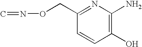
C1(CON=C)=NC(N)=C(O)C=C1
